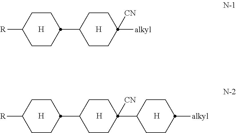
C1CC(C2CCC([alkyl])([CN])CC2)CCC1[R].[H].[H].[H].[H].C1CC(C2CCC([alkyl])CC2)([CN])CCC1C1CCC([R])CC1.[H]
